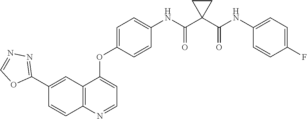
C12=C(N=CC=C1OC1=CC=C(NC(C3(C(NC4=CC=C(F)C=C4)=O)CC3)=O)C=C1)C=CC(C1=NN=CO1)=C2
